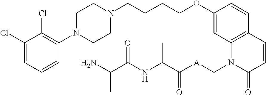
C1(Cl)=CC=CC(N2CCN(CCCCOC3=CC4=C(C=C3)C=CC(=O)N4C[A]C(C(NC(C(N)C)=O)C)=O)CC2)=C1Cl
